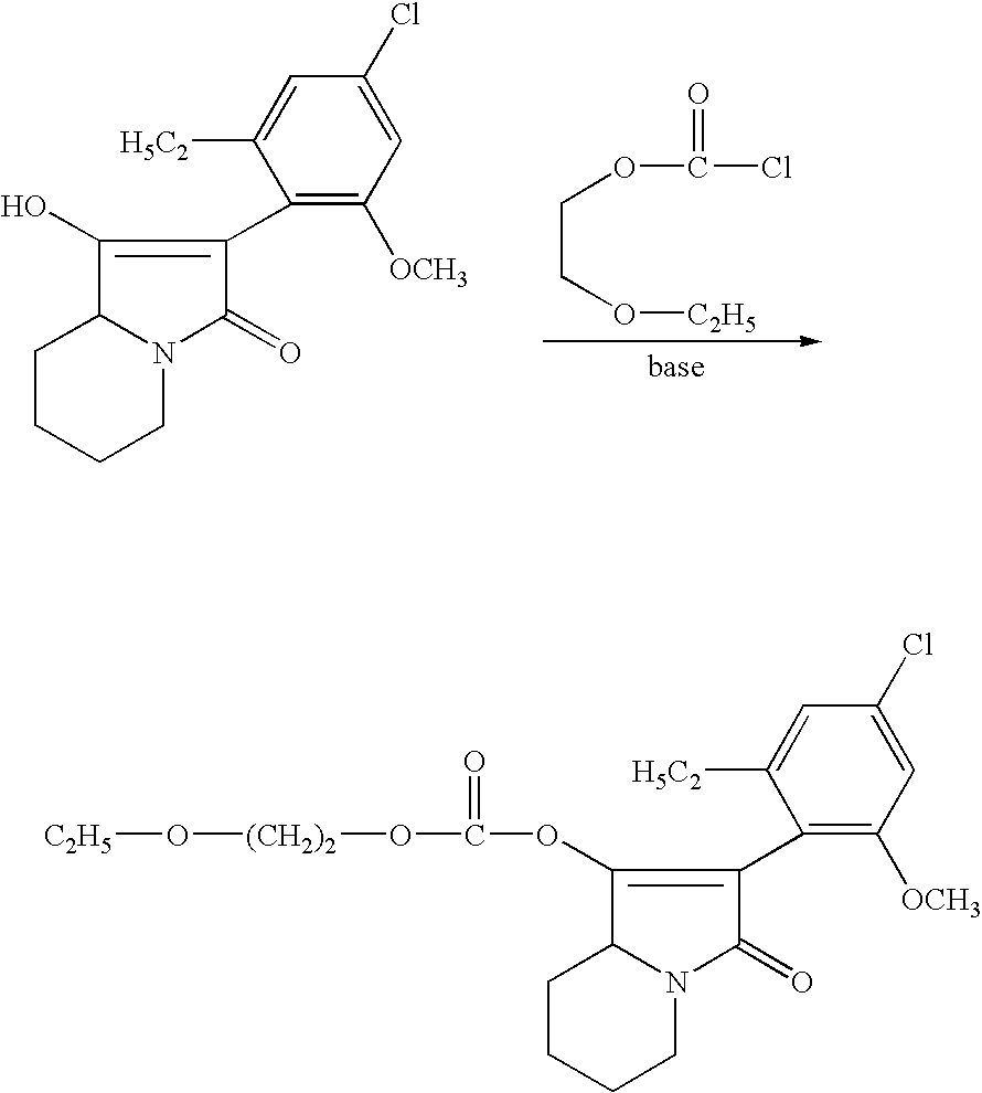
O=C(Cl)OCCO[C2H5].C1(O)=C(C2=C([OCH3])C=C(Cl)C=C2[H5C2])C(=O)N2CCCCC12.C1(OC(=O)O[(CH2)2]O[C2H5])=C(C2=C([OCH3])C=C(Cl)C=C2[H5C2])C(=O)N2CCCCC12
